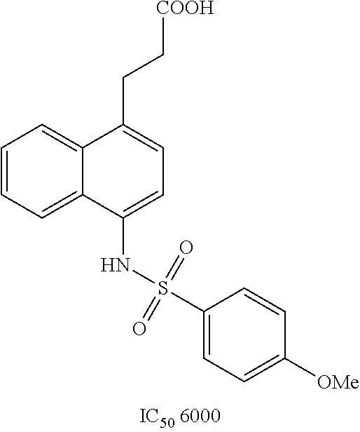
C(C1=CC=C(NS(C2=CC=C([OMe])C=C2)(=O)=O)C2=CC=CC=C12)C[COOH]
